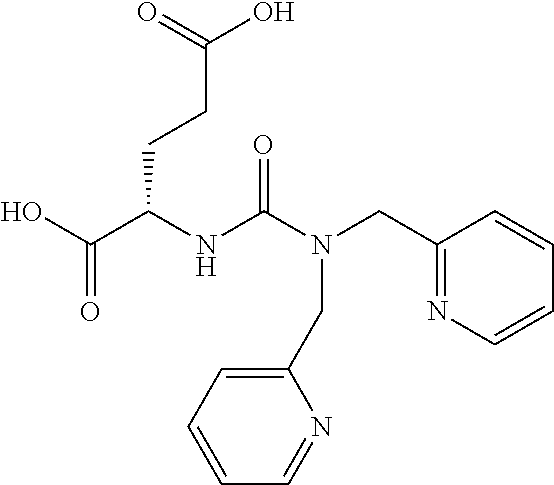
OC(C(NC(N(CC1=NC=CC=C1)CC1=CC=CC=N1)=O)CCC(=O)O)=O
